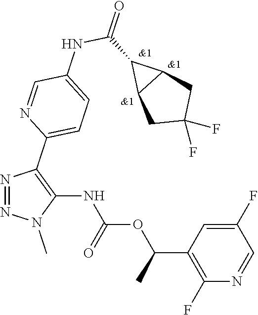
N1=NN(C)C(NC(OC(C2=C(F)N=CC(F)=C2)C)=O)=C1C1=CC=C(NC(=O)C2C3CC(F)(F)CC23)C=N1
